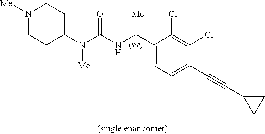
C1(N(C(NC(C2=CC=C(C#CC3CC3)C(Cl)=C2Cl)[Me])=O)[Me])CCN([Me])CC1
